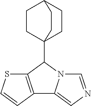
C12=C(C(C34CCC(CC3)CC4)N3C1=CN=C3)SC=C2
